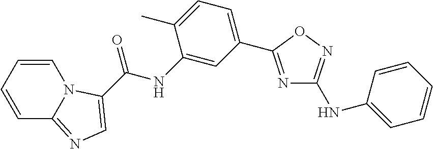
C1=CC=CN2C1=NC=C2C(NC1=CC(C2=NC(NC3=CC=CC=C3)=NO2)=CC=C1C)=O
